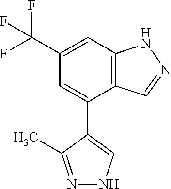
C1(C(F)(F)F)=CC2=C(C(C3=CNN=C3C)=C1)C=NN2
